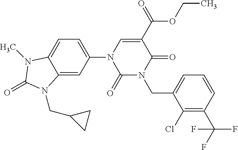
C12=CC(N3C(=O)N(CC4=CC=CC(C(F)(F)F)=C4Cl)C(=O)C(C(=O)OCC)=C3)=CC=C1N(C)C(=O)N2CC1CC1
